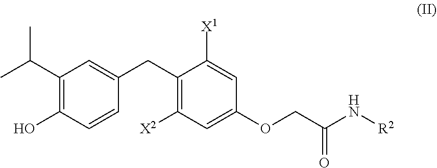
C1(C(C)C)=C(O)C=CC(CC2=C([X2])C=C(OCC(N[R2])=O)C=C2[X1])=C1
